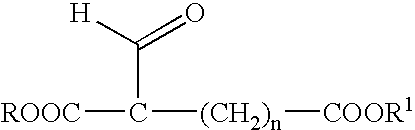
C(C([(CH2)n][COOR1])[ROOC])([H])=O
